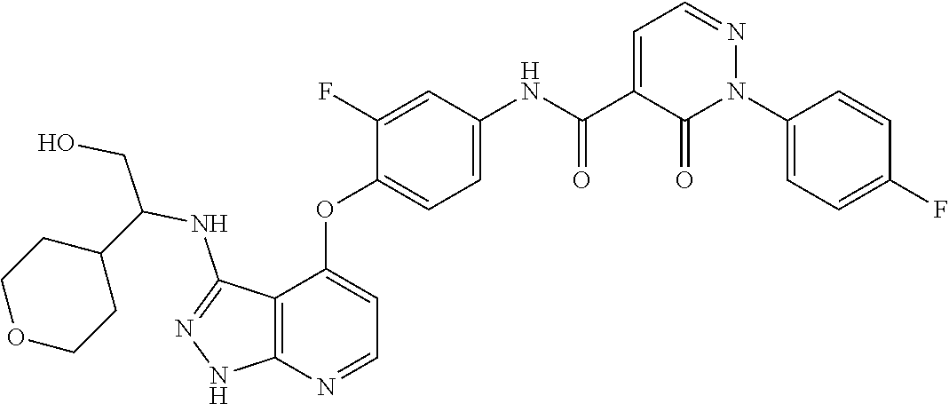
N1=CC=C(C(NC2=CC=C(OC3=CC=NC4=C3C(NC(C3CCOCC3)CO)=NN4)C(F)=C2)=O)C(=O)N1C1=CC=C(F)C=C1
